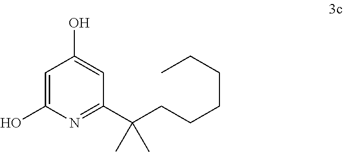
C1=C(O)N=C(C(CCCCCC)(C)C)C=C1O
